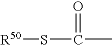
[R50]SC(=O)C
